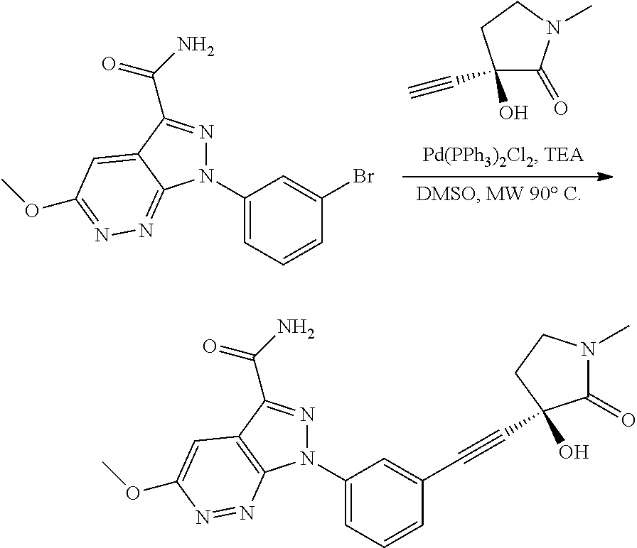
C1(C#C)(O)C(=O)N(C)CC1.C1(N2N=C(C(N)=O)C3=CC(OC)=NN=C23)=CC=CC(Br)=C1.C1(N2N=C(C(N)=O)C3=C2N=NC(OC)=C3)=CC=CC(C#CC2(O)C(=O)N(C)CC2)=C1
